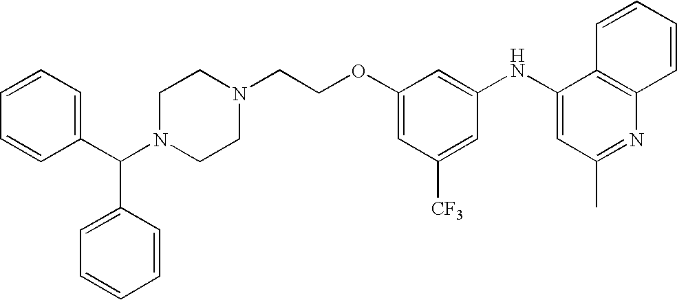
C1(NC2=CC(C)=NC3=C2C=CC=C3)=CC(OCCN2CCN(C(C3=CC=CC=C3)C3=CC=CC=C3)CC2)=CC([CF3])=C1
